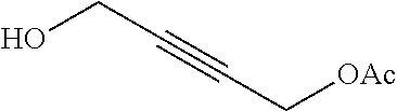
OCC#CC[OAc]
